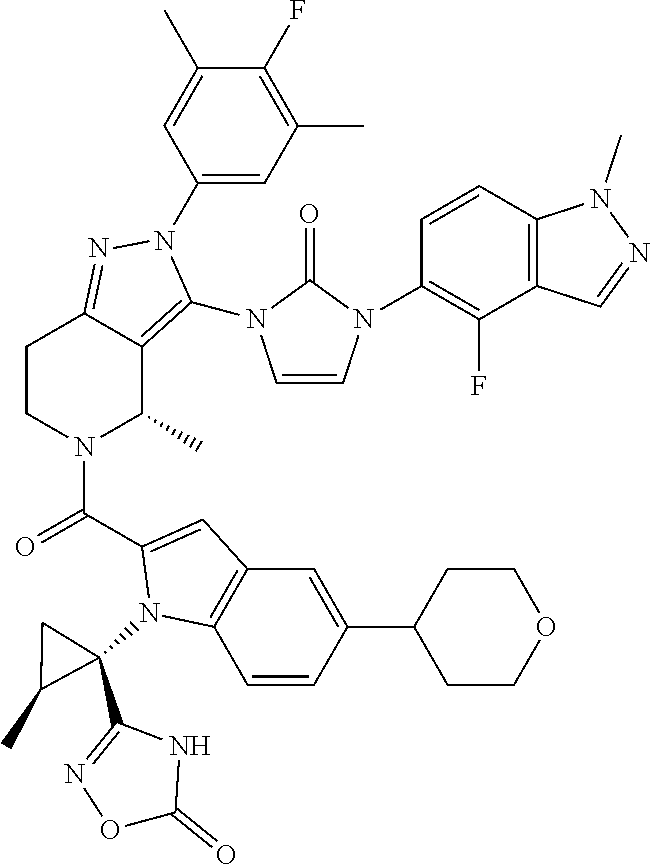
C1(F)=C(C)C=C(N2C(N3C=CN(C4=C(F)C5=C(C=C4)N(C)N=C5)C3=O)=C3C(C)N(C(=O)C4=CC5=C(C=CC(C6CCOCC6)=C5)N4C4(C5=NOC(=O)N5)CC4C)CCC3=N2)C=C1C
